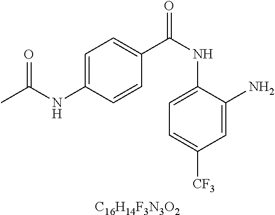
C1=C(NC(C)=O)C=CC(C(NC2=CC=C([CF3])C=C2N)=O)=C1.[C16H14F3N3O2]
